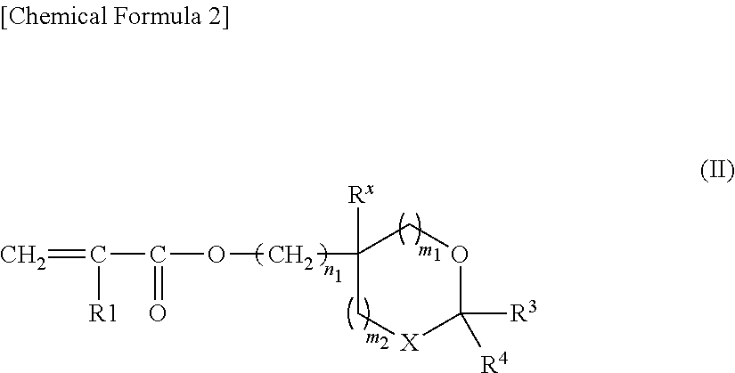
C=C([R1])C(=O)OCC1([Rx])C[X]C([R3])([R4])OC1
